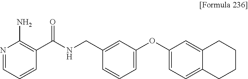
N1=CC=CC(C(NCC2=CC(OC3=CC=C4C(=C3)CCCC4)=CC=C2)=O)=C1N
